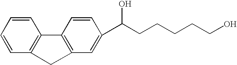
C12=C(C=CC=C1)C1=C(C=C(C(CCCCCO)O)C=C1)C2
